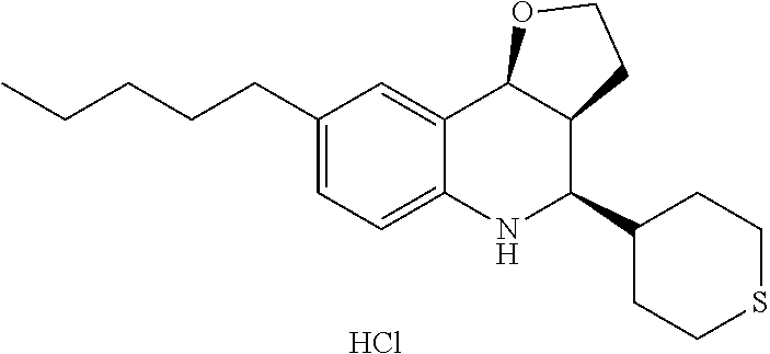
Cl.C12=CC(CCCCC)=CC=C1NC(C1CCSCC1)C1C2OCC1
